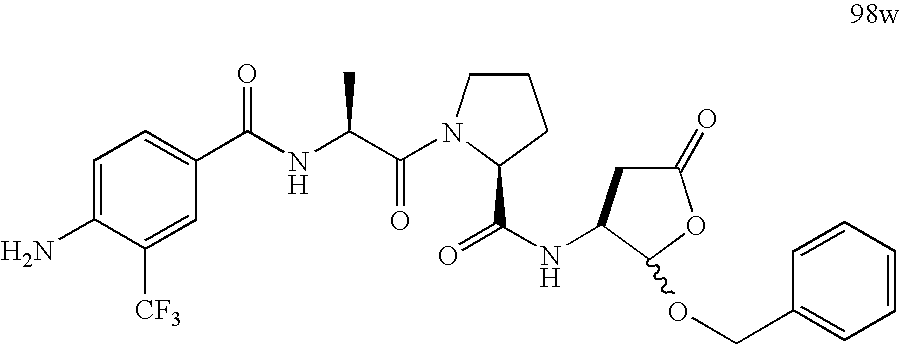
NC1=CC=C(C(NC(C(=O)N2CCCC2C(=O)NC2CC(=O)OC2OCC2=CC=CC=C2)C)=O)C=C1[CF3]
